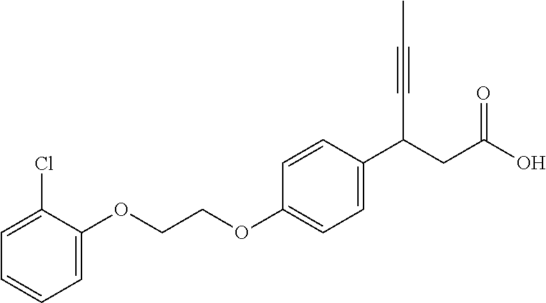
C1=C(OCCOC2=CC=C(C(CC(O)=O)C#CC)C=C2)C(Cl)=CC=C1
